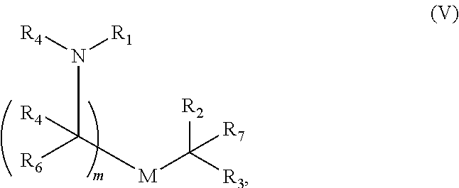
[R6]C([M]C([R3])([R2])[R7])(N([R4])[R1])[R4]
